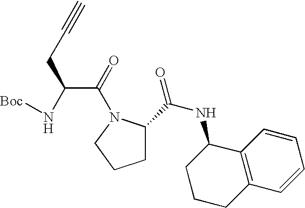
C1CCN(C(=O)C(N[Boc])CC#C)C1C(NC1C2=C(C=CC=C2)CCC1)=O
